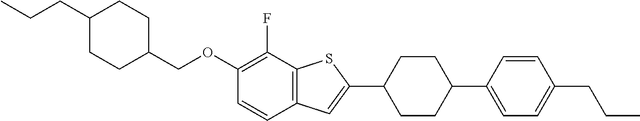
C1(COC2=C(F)C3=C(C=C2)C=C(C2CCC(C4=CC=C(CCC)C=C4)CC2)S3)CCC(CCC)CC1
